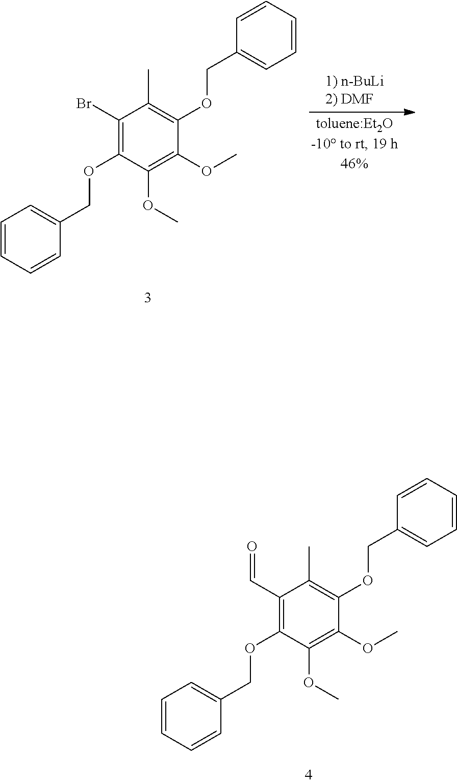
C1(C=O)=C(OCC2=CC=CC=C2)C(OC)=C(OC)C(OCC2=CC=CC=C2)=C1C.C1(Br)=C(OCC2=CC=CC=C2)C(OC)=C(OC)C(OCC2=CC=CC=C2)=C1C
